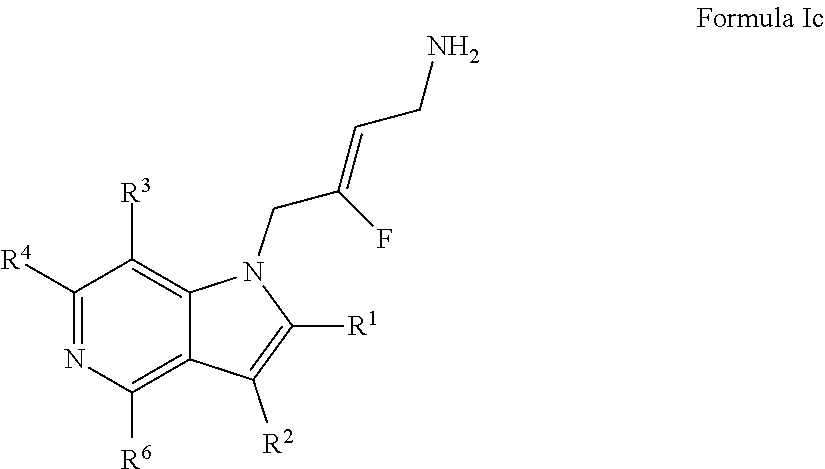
C1([R4])=NC([R6])=C2C(=C1[R3])N(CC(=CCN)F)C([R1])=C2[R2]
